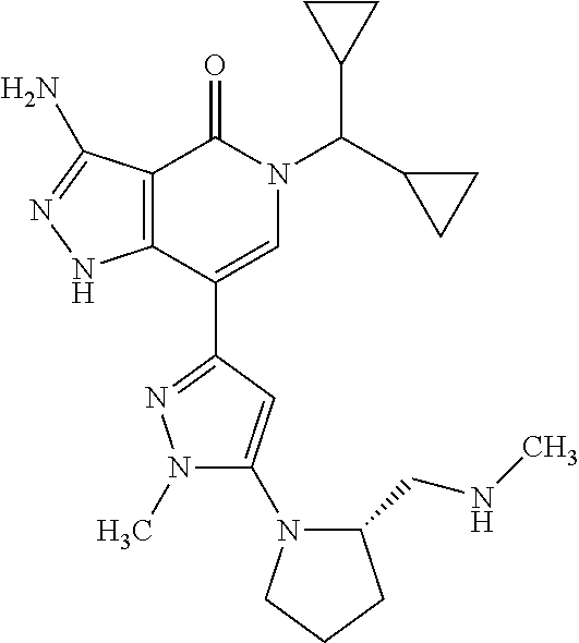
C12=C(C(C3=NN(C)C(N4CCCC4CNC)=C3)=CN(C(C3CC3)C3CC3)C1=O)NN=C2N
